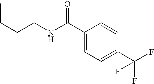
CCCCNC(C1=CC=C(C(F)(F)F)C=C1)=O
